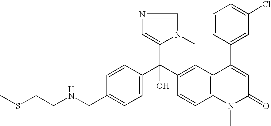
C1=C(CNCCSC)C=CC(C(C2=CC3=C(C=C2)N(C)C(=O)C=C3C2=CC(Cl)=CC=C2)(C2=CN=CN2C)O)=C1
